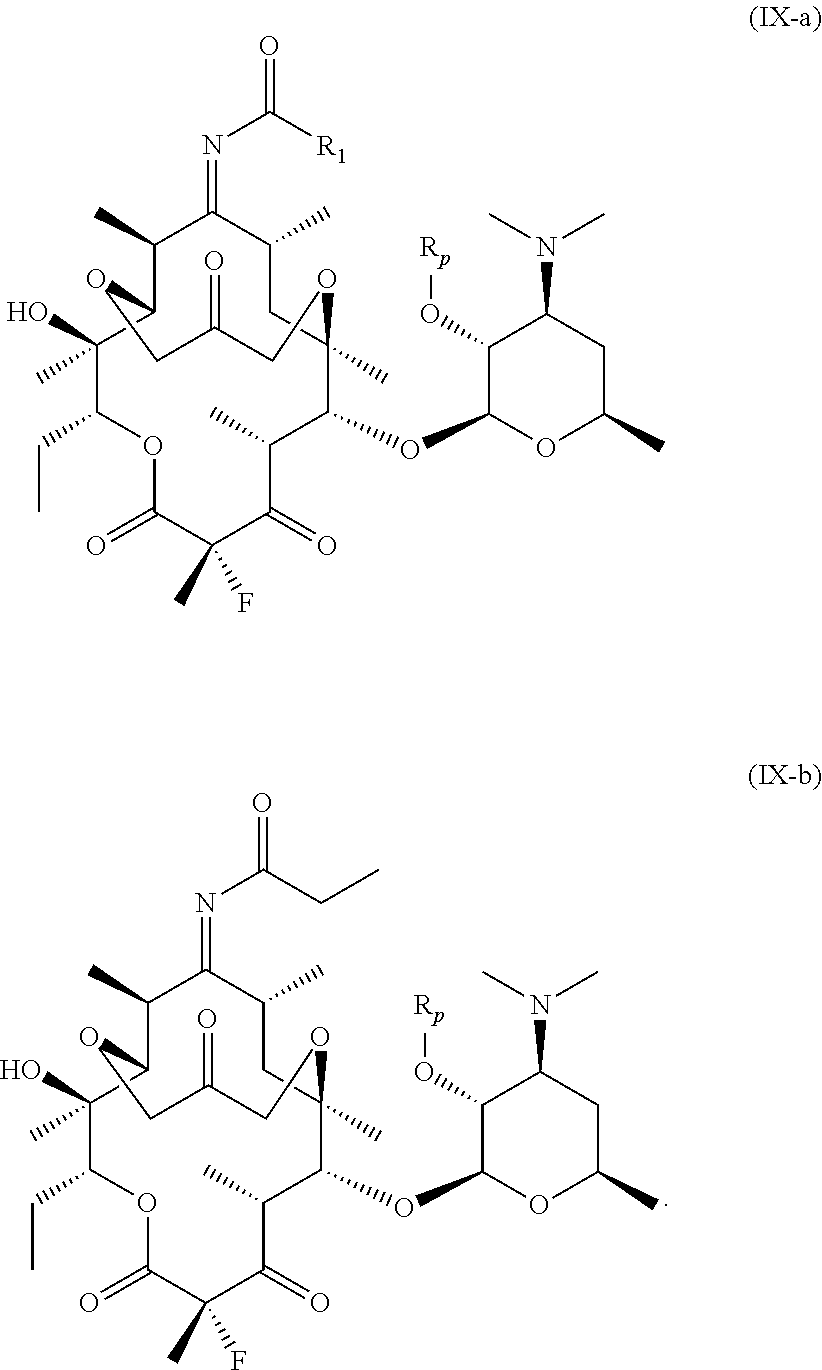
C1(C)C2C(O)(C)C(CC)OC(=O)C(C)(F)C(=O)C(C)C(OC3OC(C)CC(N(C)C)C3O[Rp])C(C)(CC(C)C1=NC(=O)[R1])OCC(=O)CO2.C1(C)C2C(O)(C)C(CC)OC(=O)C(C)(F)C(=O)C(C)C(OC3OC(C)CC(N(C)C)C3O[Rp])C(C)(CC(C)C1=NC(=O)CC)OCC(=O)CO2
